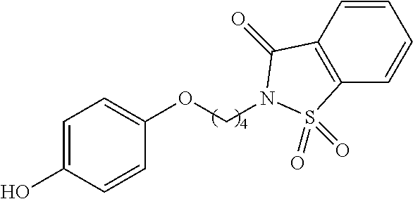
C1(OCN2C(=O)C3=C(C=CC=C3)S2(=O)=O)=CC=C(O)C=C1
